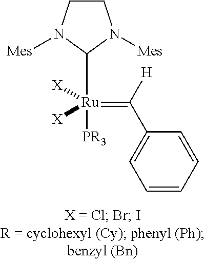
C1CN([Mes])C([Ru]([X])([X])([PR3])=C(C2=CC=CC=C2)[H])N1[Mes]
